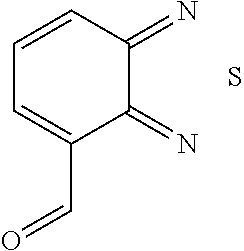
C1=CC(=N)C(=N)C(C=O)=C1.S
